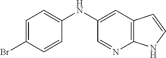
C12=C(C=C(NC3=CC=C(Br)C=C3)C=N1)C=CN2
